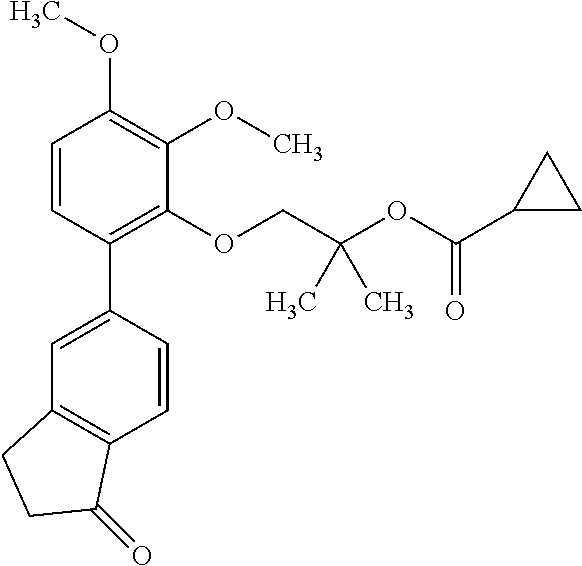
C1=CC(C2=CC3=C(C=C2)C(=O)CC3)=C(OCC(OC(C2CC2)=O)(C)C)C(OC)=C1OC
